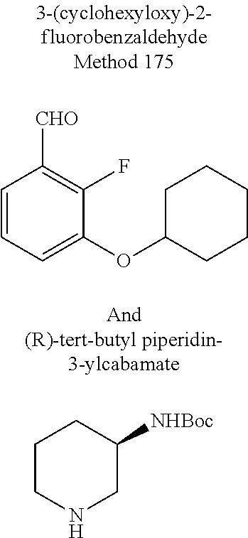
C1=CC=C(OC2CCCCC2)C(F)=C1[CHO].C1CNCC([NHBoc])C1
